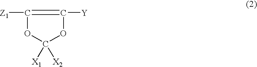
C1([Z1])=C([Y])OC([X1])([X2])O1
